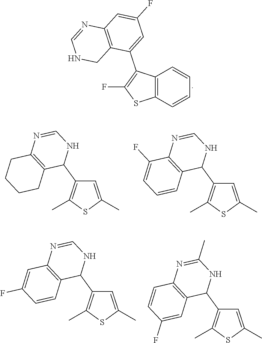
C12=C(C(C3=CC(F)=CC4=C3CNC=N4)=C(F)S1)C=CC=C2.C1=C(C)SC(C)=C1C1NC=NC2=C1CCCC2.C1=C(C)SC(C)=C1C1NC=NC2=C1C=CC=C2F.C1=C(C)SC(C)=C1C1NC=NC2=C1C=CC(F)=C2.C1=C(C)SC(C)=C1C1NC(C)=NC2=C1C=C(F)C=C2
